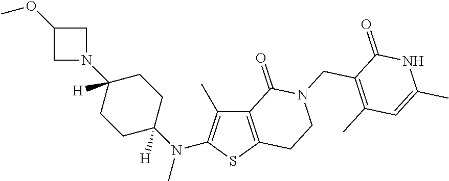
COC1CN(C2([H])CCC(N(C)C3=C(C)C4=C(S3)CCN(CC3=C(C)C=C(C)NC3=O)C4=O)([H])CC2)C1
